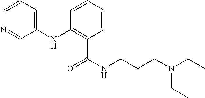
C1(NC2=C(C(NCCCN(CC)CC)=O)C=CC=C2)=CC=CN=C1
